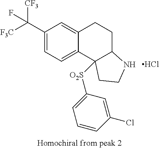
C1(C([CF3])([F3C])F)=CC=C2C(=C1)CCC1C2([O2S]C2=CC=CC(Cl)=C2)CCN1.Cl
